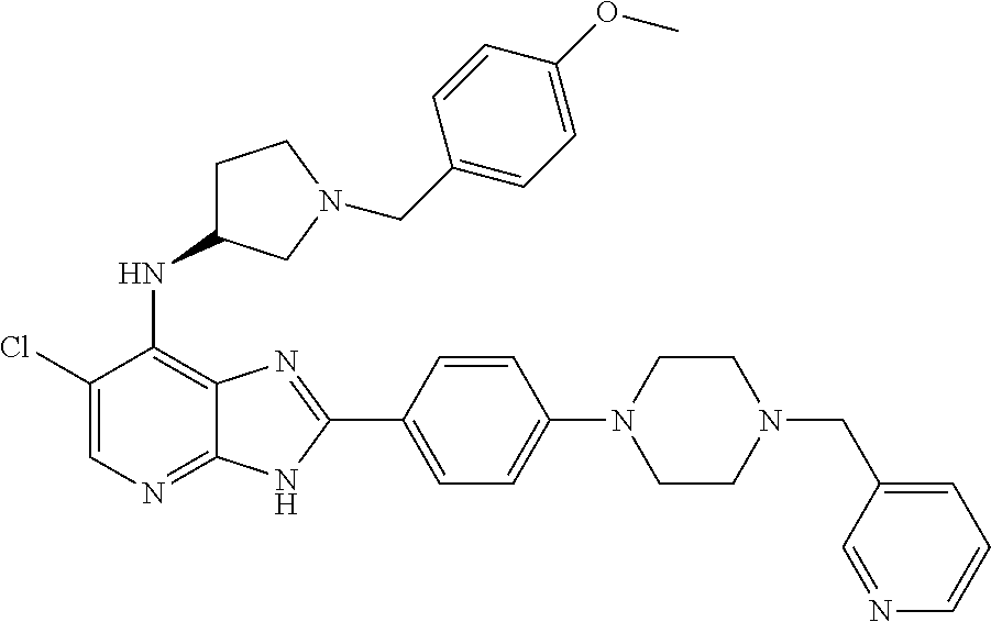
C1(Cl)=CN=C2C(=C1NC1CCN(CC3=CC=C(OC)C=C3)C1)N=C(C1=CC=C(N3CCN(CC4=CC=CN=C4)CC3)C=C1)N2
